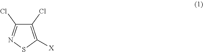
C1(Cl)=C([X])SN=C1Cl
